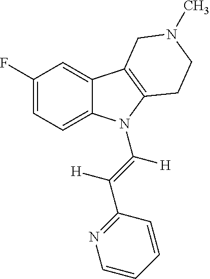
C1(F)=CC=C2C(=C1)C1=C(N2C(=C([H])C2=NC=CC=C2)[H])CCN(C)C1
